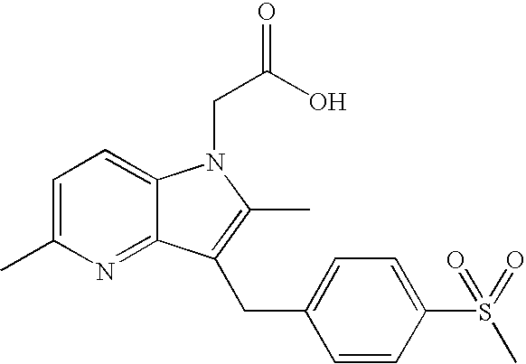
C1=C(C)N=C2C(=C1)N(CC(O)=O)C(C)=C2CC1=CC=C(S(C)(=O)=O)C=C1
